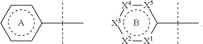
c1ccc(C(C)(C)C)cc1.[A].[X3]1:[X2]:[X1]c(C(C)(C)C)[X5]:[X4]:1.B
